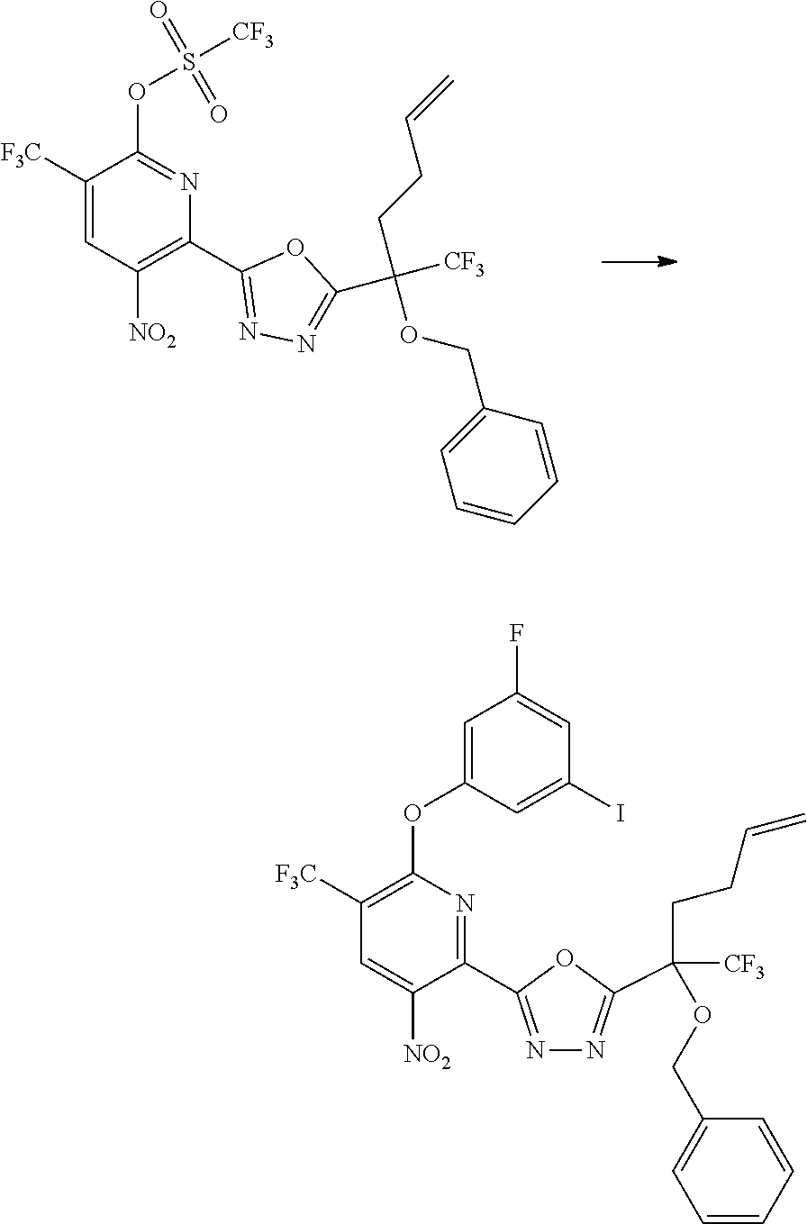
N1=C(C2=NC(OC3=CC(F)=CC(I)=C3)=C([F3C])C=C2[NO2])OC(C([CF3])(OCC2=CC=CC=C2)CCC=C)=N1.C1(C2=C([NO2])C=C([F3C])C(OS([CF3])(=O)=O)=N2)=NN=C(C([CF3])(CCC=C)OCC2=CC=CC=C2)O1
